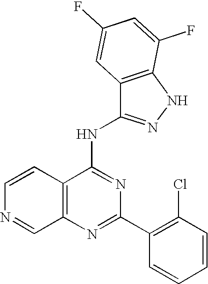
C12=C(N=C(C3=C(Cl)C=CC=C3)N=C1NC1=NNC3=C1C=C(F)C=C3F)C=NC=C2
